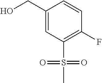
C1(CO)=CC(S(C)(=O)=O)=C(F)C=C1
